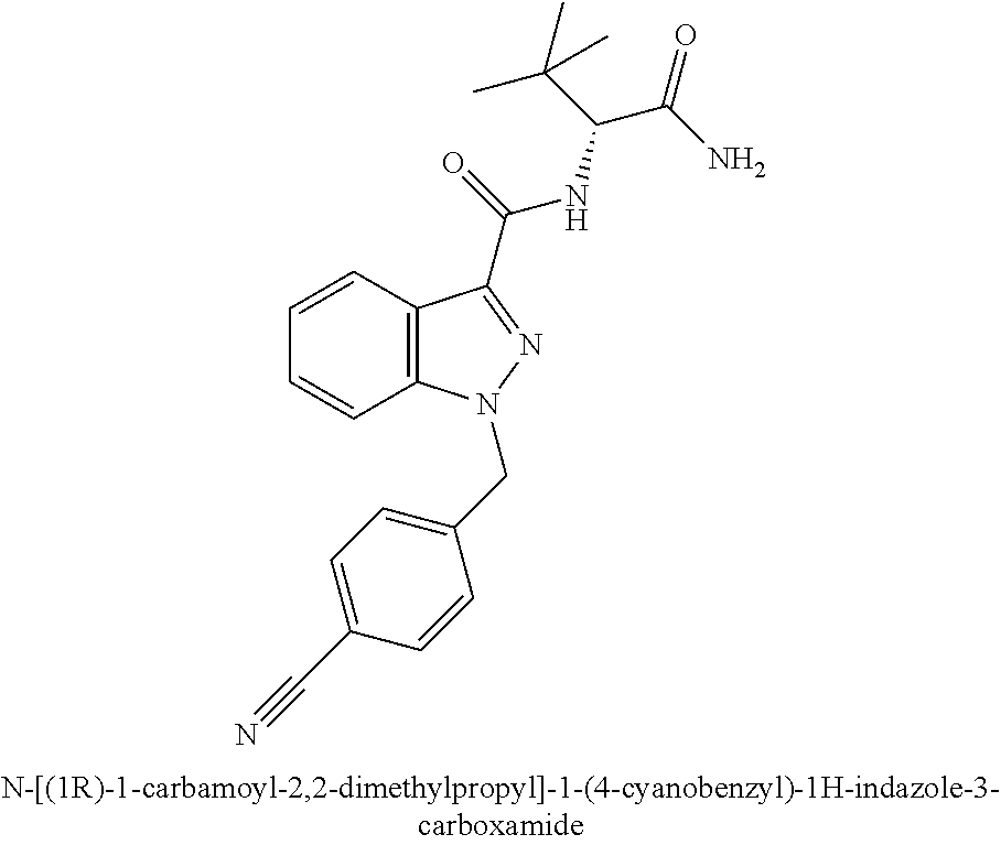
C1=CC2=C(C=C1)N(CC1=CC=C(C#N)C=C1)N=C2C(=O)NC(C(C)(C)C)C(=O)N
